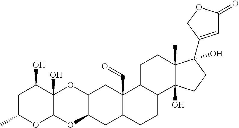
C1C(C)OC2C(O)(C1O)OC1C(O2)CC2C(C=O)(C1)C1C(CC2)C2(O)C(C)(CC1)C(C1=CC(=O)OC1)(O)CC2
